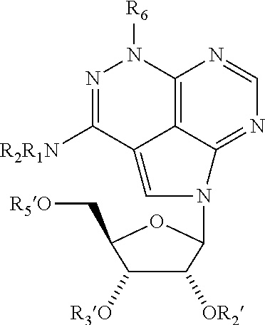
C12=C3C(=NC=N1)N(C1C([OR2])C([R3O])C(C[R5O])O1)C=C3C([R2R1N])=NN2[R6]
